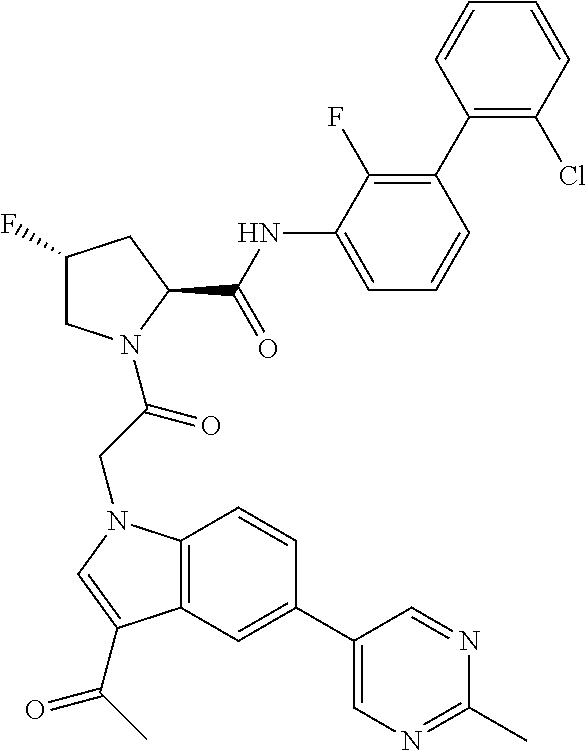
C12=C(C=C(C3=CN=C(C)N=C3)C=C1)C(C(C)=O)=CN2CC(N1CC(F)CC1C(NC1=CC=CC(C2=C(Cl)C=CC=C2)=C1F)=O)=O
